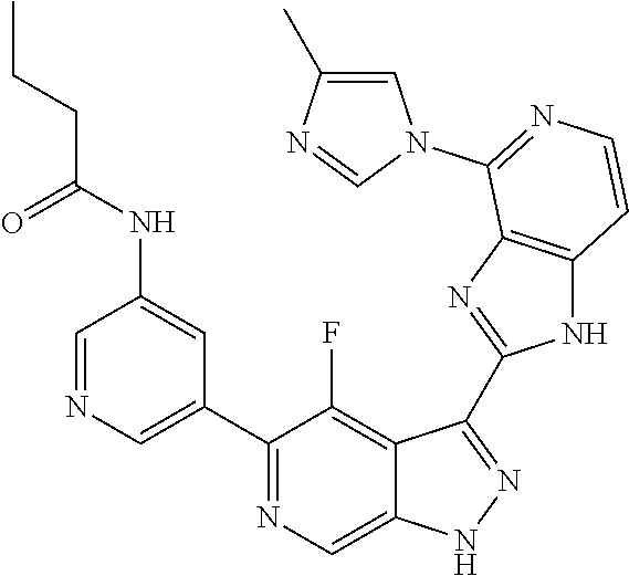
C1=NC=C(C2=NC=C3C(=C2F)C(C2=NC4=C(N2)C=CN=C4N2C=C(C)N=C2)=NN3)C=C1NC(=O)CCC
